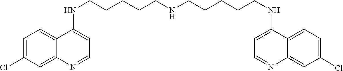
C1=C(Cl)C=C2C(=C1)C(NCCCCCNCCCCCNC1=CC=NC3=CC(Cl)=CC=C13)=CC=N2
